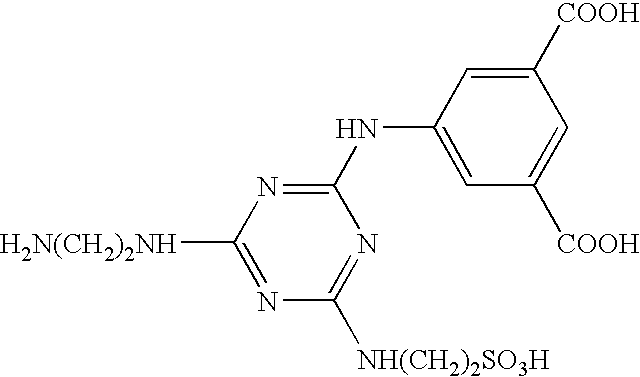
N(C1=NC([H2N(CH2)2NH])=NC([NH(CH2)2SO3H])=N1)C1=CC([COOH])=CC([COOH])=C1
